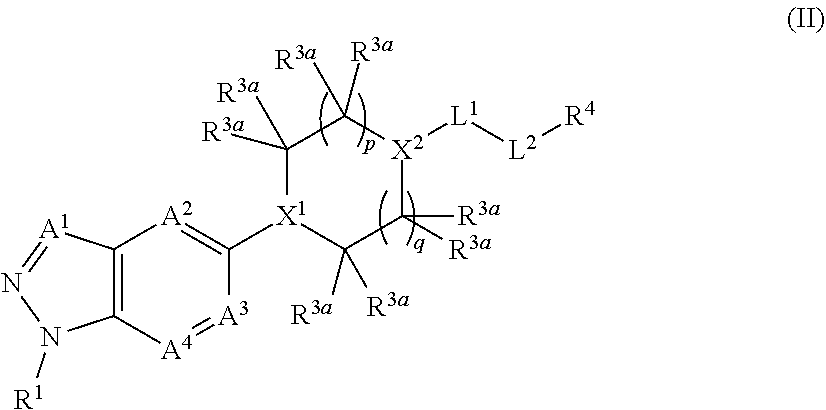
C1([R3a])([R3a])[X1](C2=[A2]C3=C([A4]=[A3]2)N([R1])N=[A1]3)C([R3a])([R3a])C([R3a])([R3a])[X2]([L1][L2][R4])C1([R3a])[R3a]
